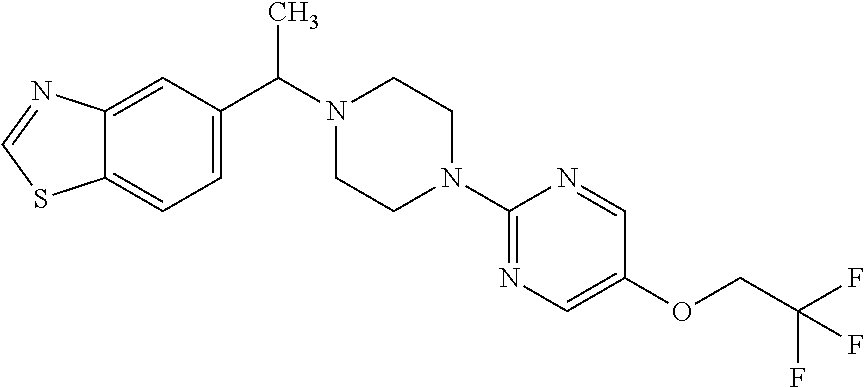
C12=CC(C(C)N3CCN(C4=NC=C(OCC(F)(F)F)C=N4)CC3)=CC=C1SC=N2
